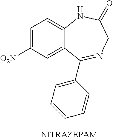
C1=C([O2N])C=C2C(=C1)NC(=O)CN=C2C1=CC=CC=C1
